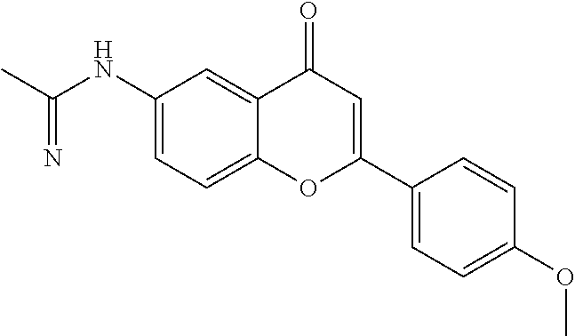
C(NC1=CC=C2C(=C1)C(=O)C=C(C1=CC=C(OC)C=C1)O2)(C)=N
